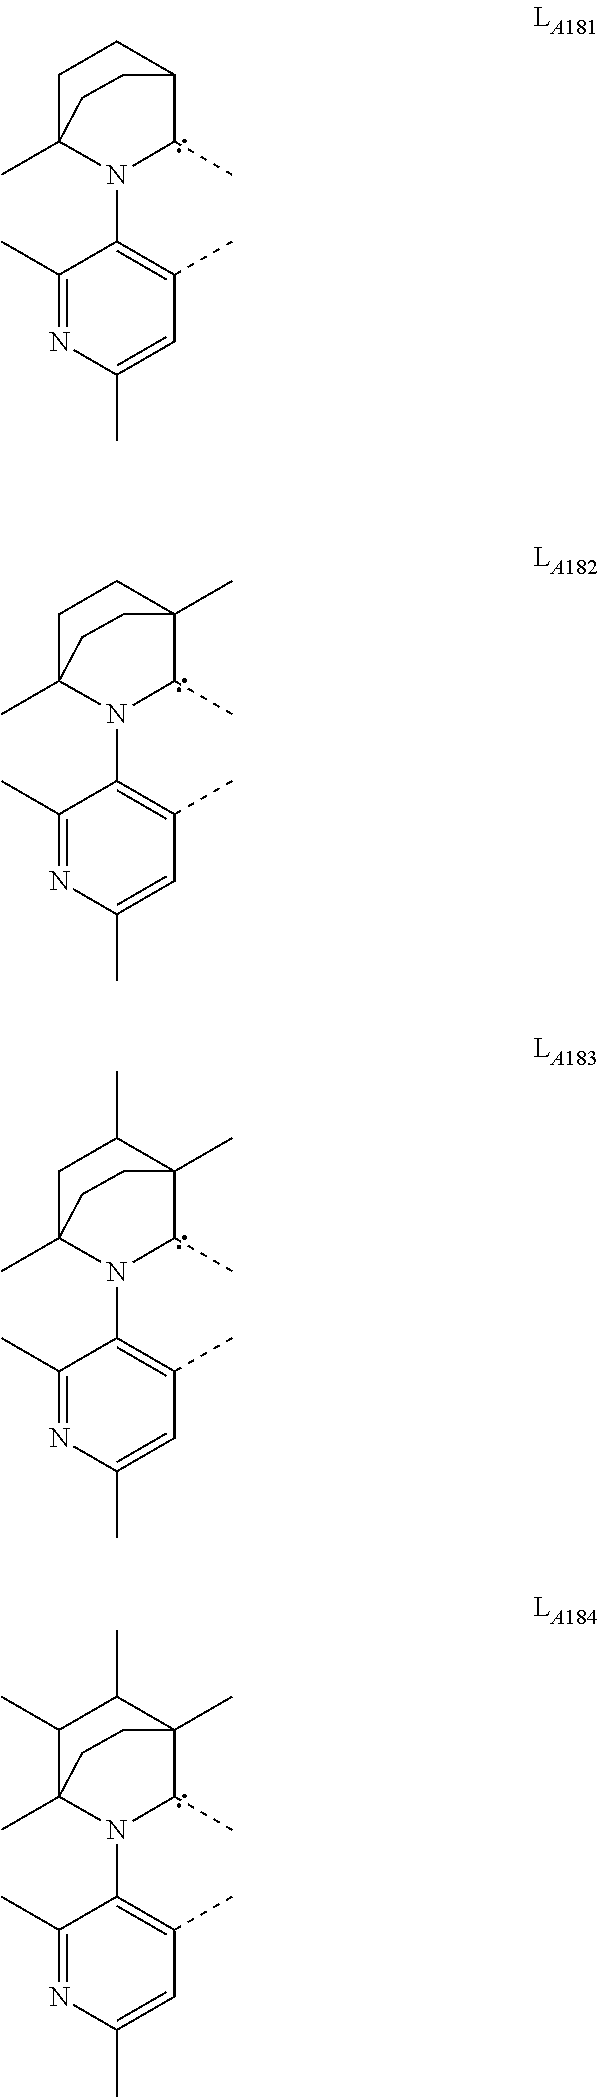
C1(C)=NC(C)=CC(C)=C1N1C(C)C2CCC1(C)CC2.C1(C)=NC(C)=CC(C)=C1N1C(C)C2(C)CCC1(C)CC2.C1(C)=NC(C)=CC(C)=C1N1C(C)C2(C)C(C)CC1(C)CC2.C1(C)=NC(C)=CC(C)=C1N1C(C)C2(C)C(C)C(C)C1(C)CC2
